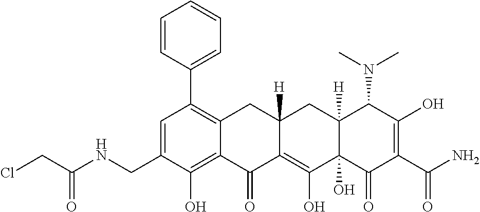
C1=C(CNC(CCl)=O)C(O)=C2C(=C1C1=CC=CC=C1)CC1([H])C(=C(O)C3(O)C([H])(C1)C(N(C)C)C(O)=C(C(N)=O)C3=O)C2=O
